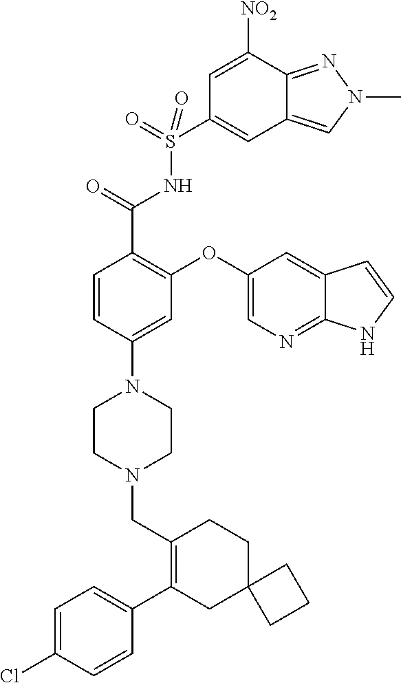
C1=CC(N2CCN(CC3=C(C4=CC=C(Cl)C=C4)CC4(CC3)CCC4)CC2)=CC(OC2=CN=C3C(=C2)C=CN3)=C1C(=O)NS(C1=CC2=CN(C)N=C2C([NO2])=C1)(=O)=O
